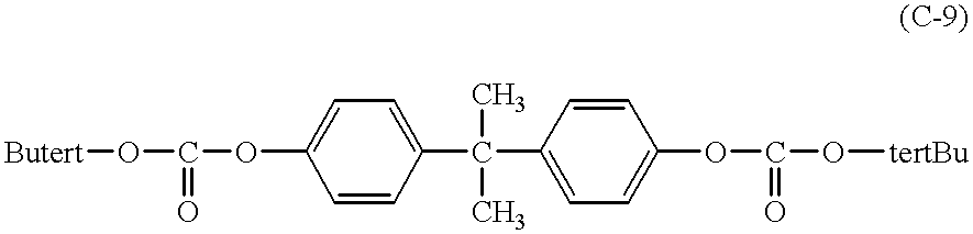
C1(OC(O[Butert])=O)=CC=C(C(C2=CC=C(OC(O[tertBu])=O)C=C2)(C)C)C=C1
